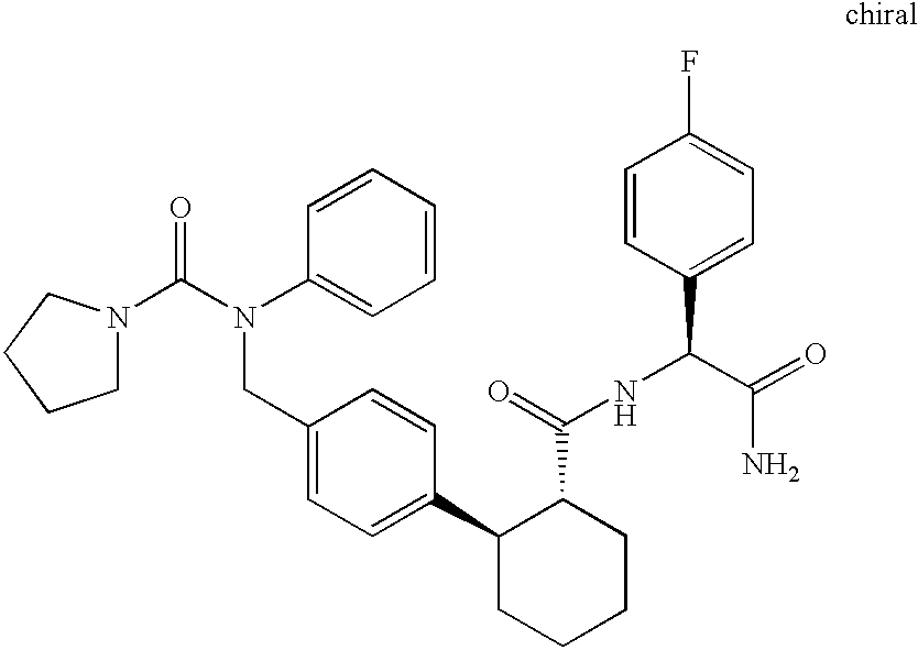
C1(CN(C(=O)N2CCCC2)C2=CC=CC=C2)=CC=C(C2CCCCC2C(NC(C2=CC=C(F)C=C2)C(=O)N)=O)C=C1
